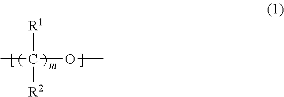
CC(OC)([R1])[R2]
